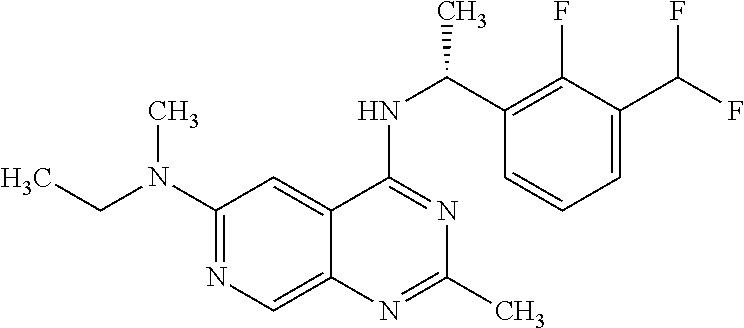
C(N(C1=NC=C2C(=C1)C(NC(C1=C(F)C(C(F)F)=CC=C1)C)=NC(C)=N2)C)C
